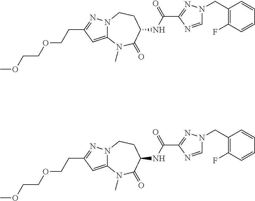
C12=CC(CCOCCOC)=NN1CCC(NC(C1=NN(CC3=C(F)C=CC=C3)C=N1)=O)C(=O)N2C.C12=CC(CCOCCOC)=NN1CCC(NC(C1=NN(CC3=C(F)C=CC=C3)C=N1)=O)C(=O)N2C
